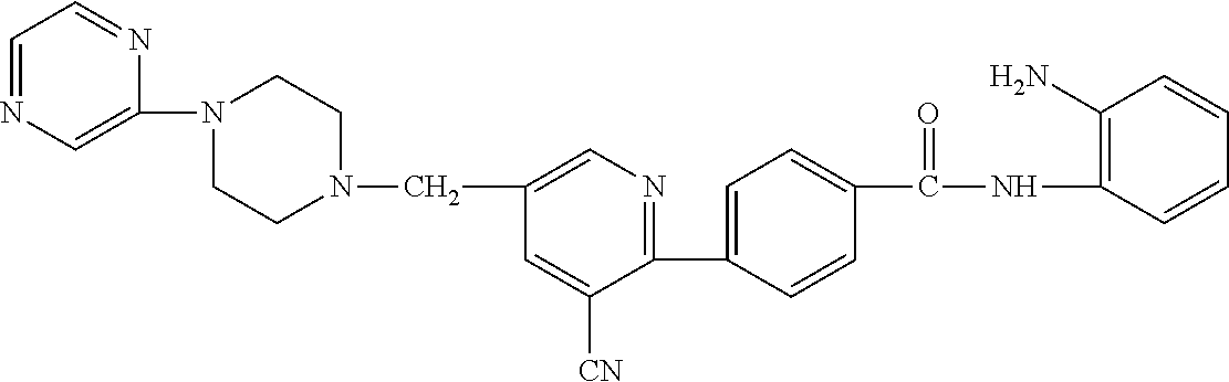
C1(C2=CC=C(C(NC3=C(N)C=CC=C3)=O)C=C2)=NC=C(CN2CCN(C3=CN=CC=N3)CC2)C=C1[CN]
